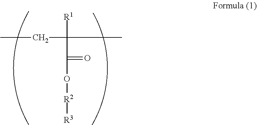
C(C([R1])(C)C(=O)O[R2][R3])C
